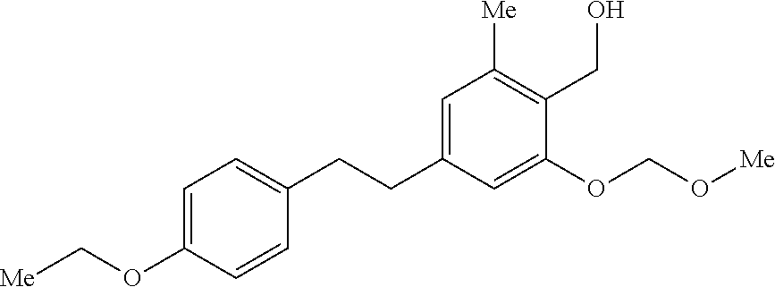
C1(CCC2=CC=C(OC[Me])C=C2)=CC([Me])=C(CO)C(OCO[Me])=C1
